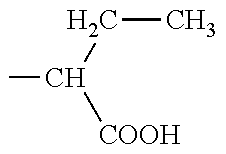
C(C([COOH])C)C
